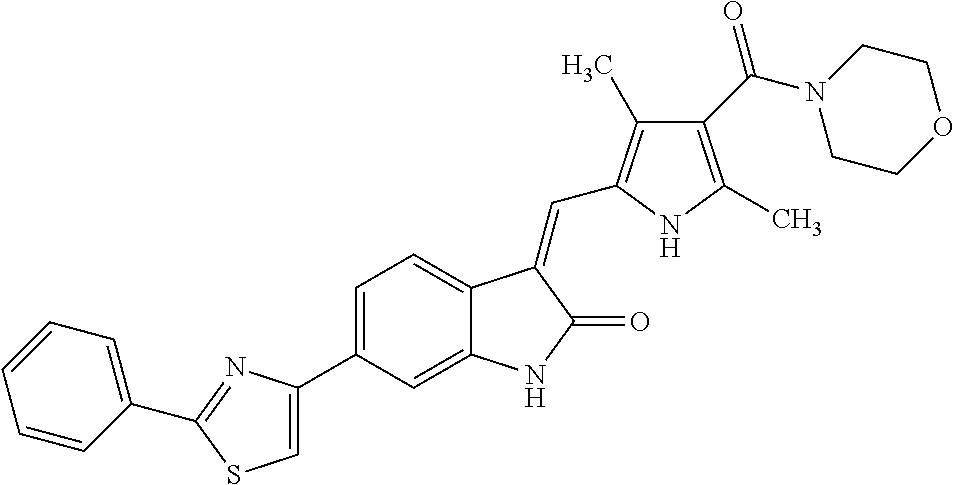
C1=C(C2=CSC(C3=CC=CC=C3)=N2)C=C2C(=C1)C(=CC1=C(C)C(C(N3CCOCC3)=O)=C(C)N1)C(=O)N2
